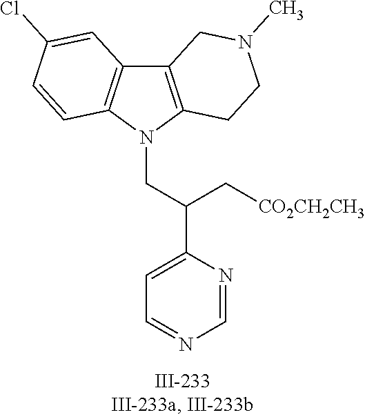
N1(CC(C2=CC=NC=N2)C[CO2CH2CH3])C2=C(C3=C1C=CC(Cl)=C3)CN(C)CC2
